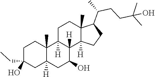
C1(CC)(O)CCC2(C)C3([H])CCC4(C)C(C(CCC(C)(O)C)C)CCC4([H])C3([H])C(O)CC2([H])C1
